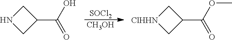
[SOCl2].[CH3OH].N1CC(C(=O)O)C1.[ClHHN]1CC(C(=O)OC)C1
